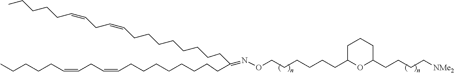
CCCCCC=CCC=CCCCCCCCCC(CCCCCCCCC=CCC=CCCCCC)=NOCCCCCCC1OC(CCCC[NMe2])CCC1
